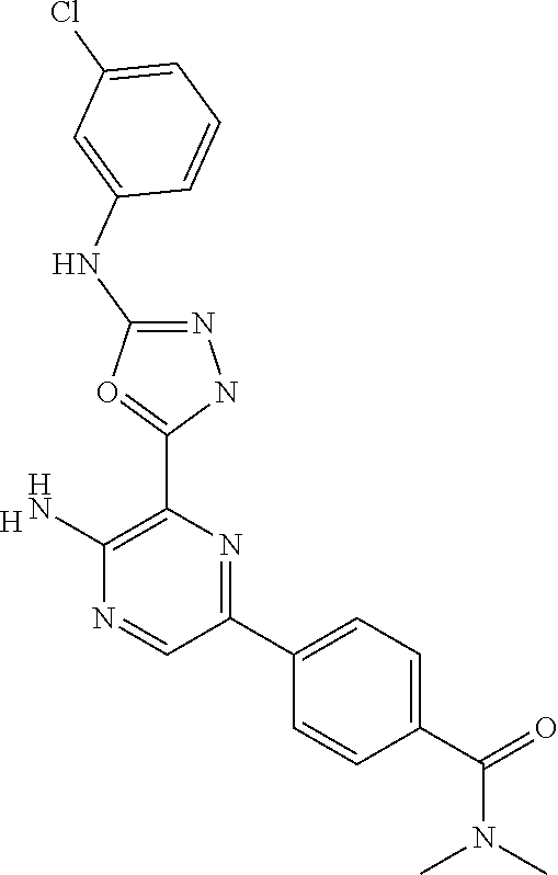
[H].C1(N)=C(C2=OC(NC3=CC(Cl)=CC=C3)=NN2)N=C(C2=CC=C(C(=O)N(C)C)C=C2)C=N1
